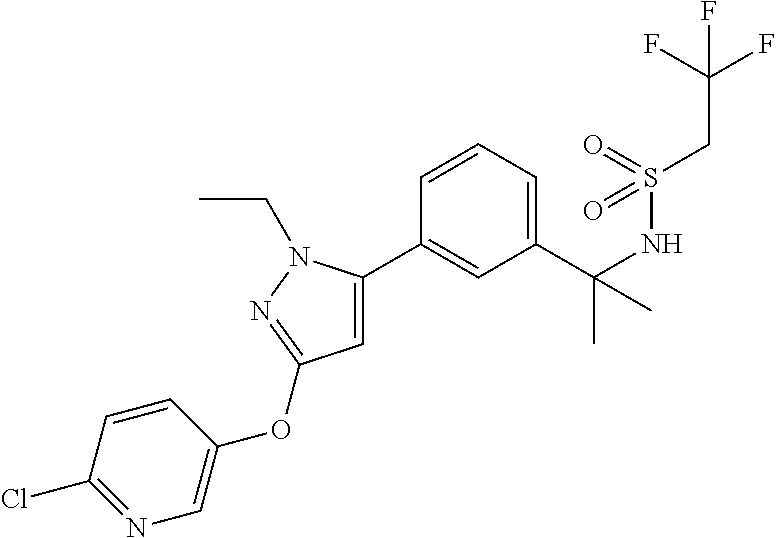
C1(C(NS(CC(F)(F)F)(=O)=O)(C)C)=CC=CC(C2=CC(OC3=CN=C(Cl)C=C3)=NN2CC)=C1
